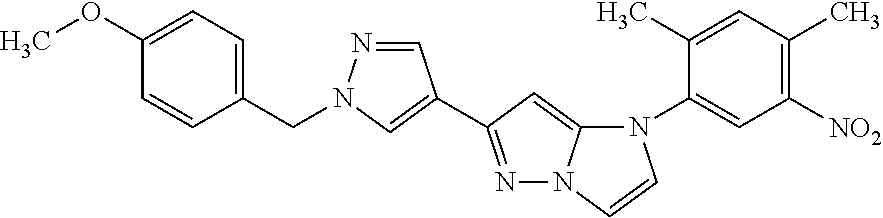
C1=C(OC)C=CC(CN2N=CC(C3=NN4C(=C3)N(C3=CC([NO2])=C(C)C=C3C)C=C4)=C2)=C1
